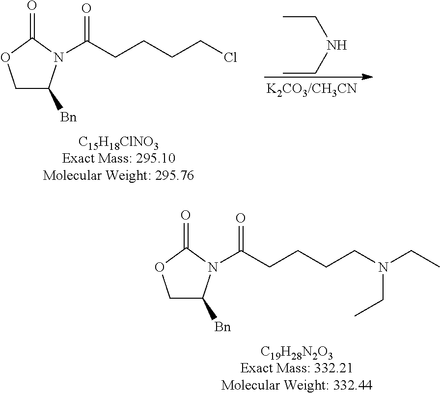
C1C([Bn])N(C(CCCCN(CC)CC)=O)C(=O)O1.C1C([Bn])N(C(CCCCCl)=O)C(=O)O1.CCNCC
